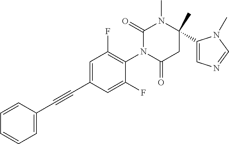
C1=CC=CC=C1C#CC1=CC(F)=C(N2C(=O)CC(C)(C3=CN=CN3C)N(C)C2=O)C(F)=C1
